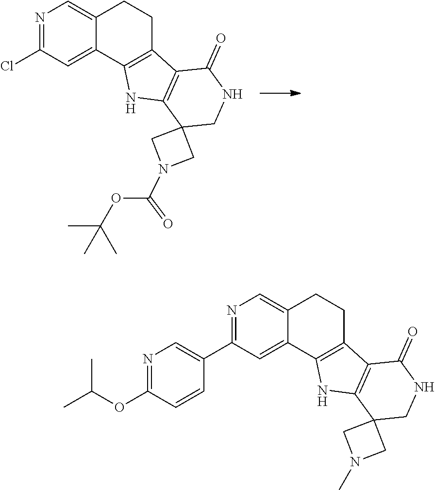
N1=C(Cl)C=C2C(=C1)CCC1=C2NC2=C1C(=O)NCC21CN(C(OC(C)(C)C)=O)C1.N1=C(C2=CN=C(OC(C)C)C=C2)C=C2C(=C1)CCC1=C2NC2=C1C(=O)NCC21CN(C)C1
